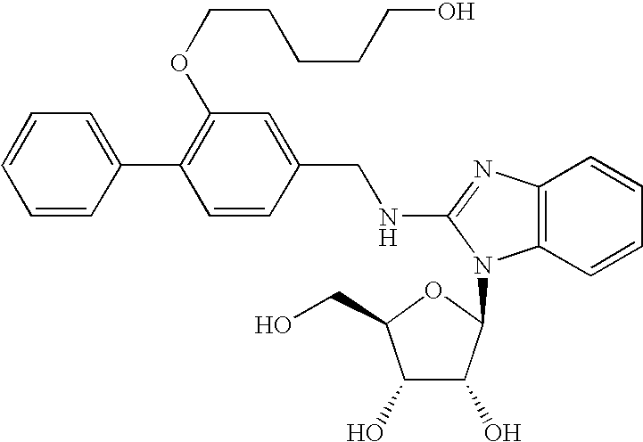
C1=C(C2=C(OCCCCCO)C=C(CNC3=NC4=C(C=CC=C4)N3C3C(O)C(O)C(CO)O3)C=C2)C=CC=C1
